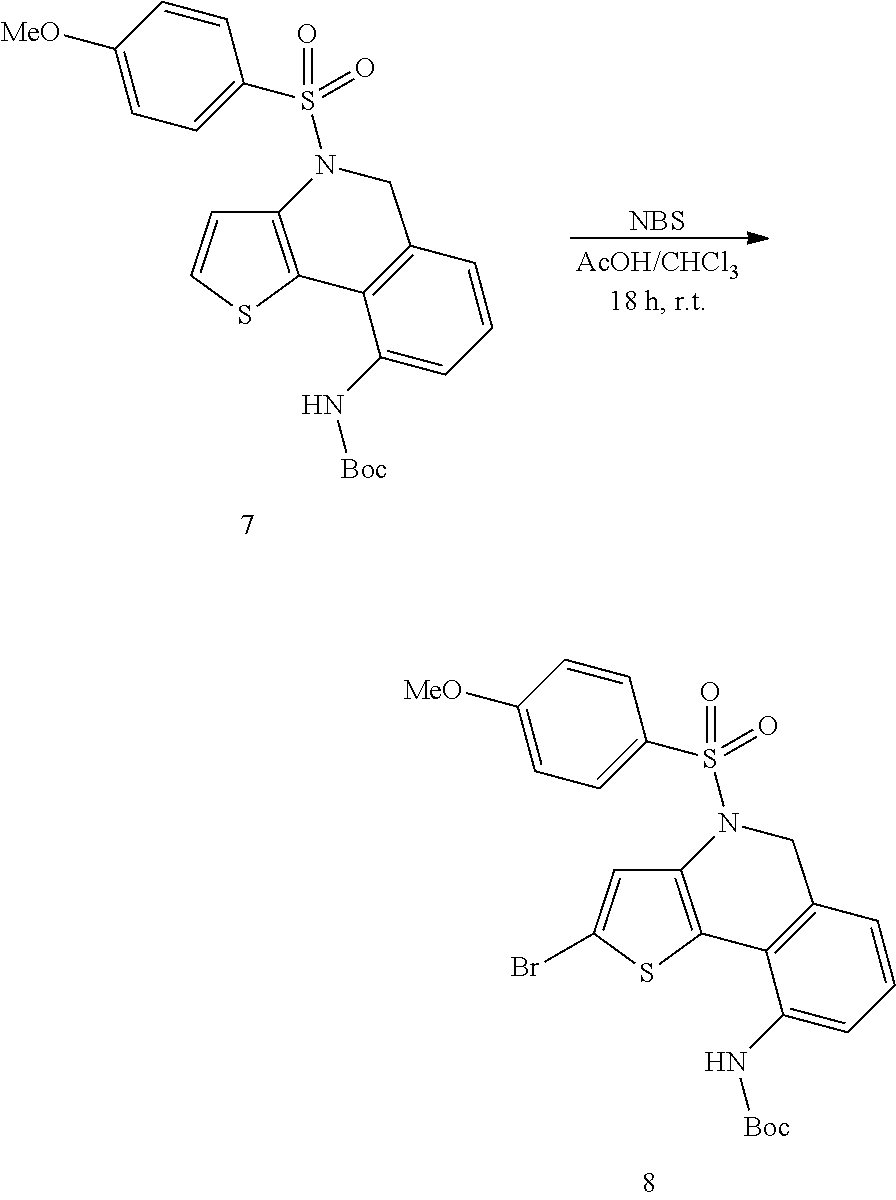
C12=C(SC(Br)=C1)C1=C(CN2S(=O)(=O)C2=CC=C([MeO])C=C2)C=CC=C1N[Boc].C12=C(SC=C1)C1=C(CN2S(=O)(=O)C2=CC=C([MeO])C=C2)C=CC=C1N[Boc].[NBS]
